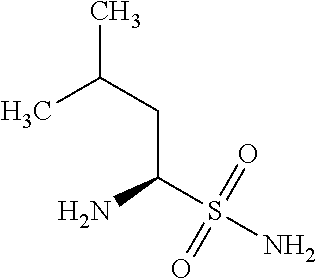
CC(CC(S(=O)(N)=O)N)C
